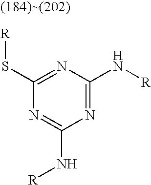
C1(S[R])=NC(N[R])=NC(N[R])=N1
